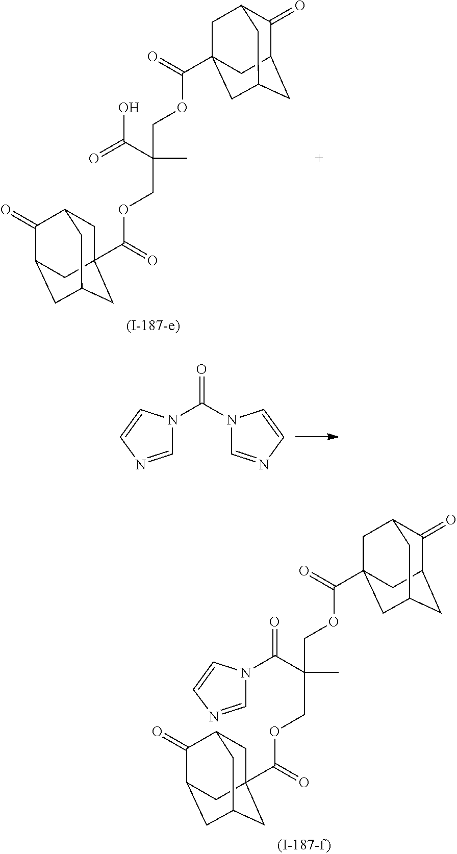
C1(=O)C2CC3CC(C(=O)OCC(C(=O)O)(C)COC(=O)C45CC6C(=O)C(CC(C4)C6)C5)(CC1C3)C2.O=C(N1C=NC=C1)N1C=NC=C1.C1(=O)C2CC3CC(C(=O)OCC(C(N4C=CN=C4)=O)(C)COC(=O)C45CC6C(=O)C(CC(C4)C6)C5)(CC1C3)C2
